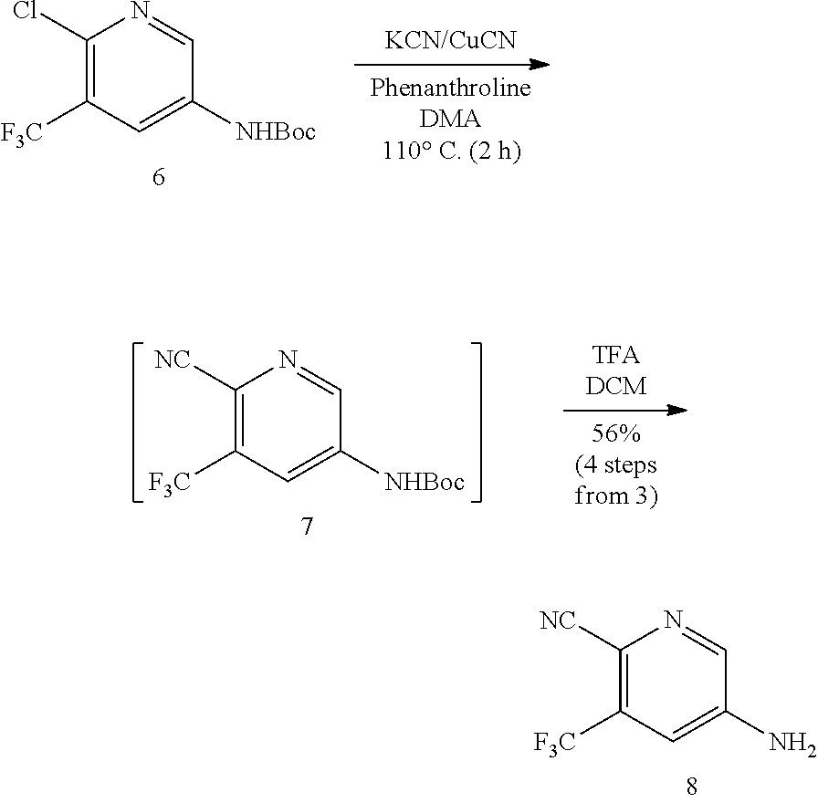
N1=CC(N)=CC([F3C])=C1[NC].N1=CC([NHBoc])=CC([F3C])=C1Cl.N1=CC([NHBoc])=CC([F3C])=C1[NC]
